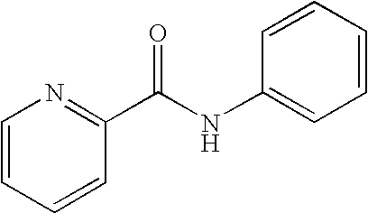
C1=CC=CC(C(NC2=CC=CC=C2)=O)=N1
